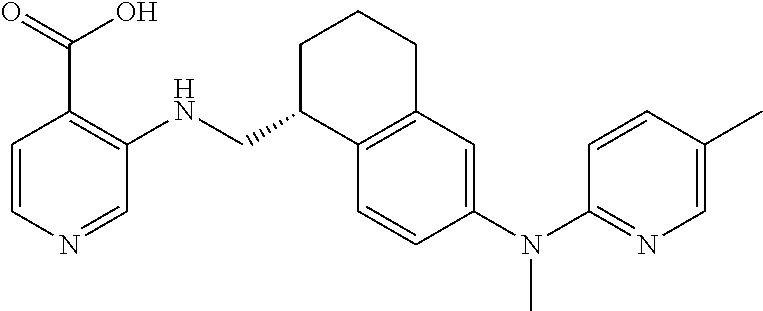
C1=CC(N(C2=NC=C(C)C=C2)C)=CC2=C1C(CNC1=C(C(O)=O)C=CN=C1)CCC2
